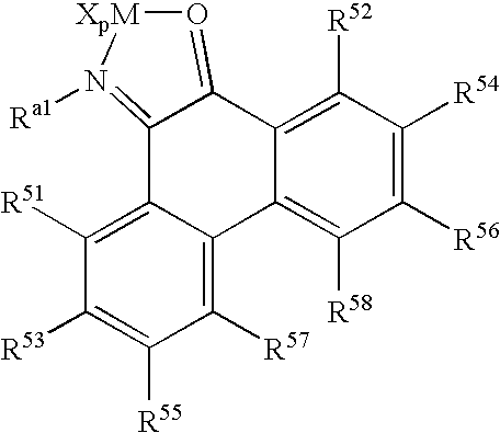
C12=N([Ra1])[XpM]O=C1C1=C([R52])C([R54])=C([R56])C([R58])=C1C1=C([R57])C([R55])=C([R53])C([R51])=C21
